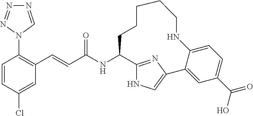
C1=CC(Cl)=CC(C=CC(NC2C3=NC(=CN3)C3=CC(C(O)=O)=CC=C3NCCCCC2)=O)=C1N1C=NN=N1
